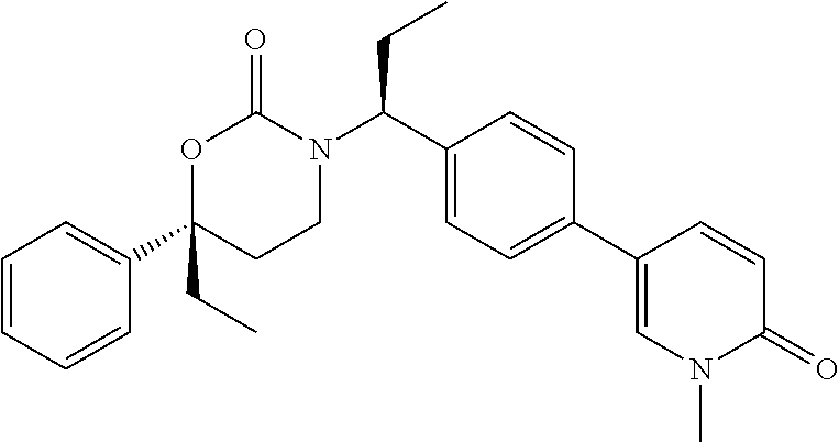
C1=CC=CC(C2(CC)CCN(C(C3=CC=C(C4=CN(C)C(=O)C=C4)C=C3)CC)C(=O)O2)=C1
